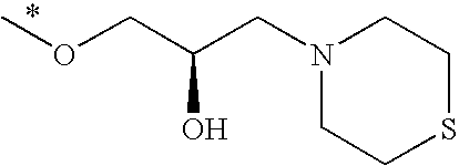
COCC(CN1CCSCC1)O
